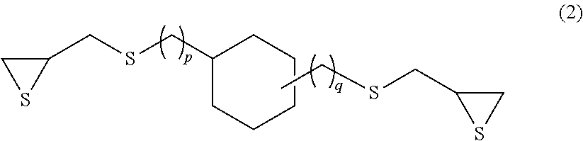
C1SC1CSCC1CCCCC1.C1SC1CSCC
